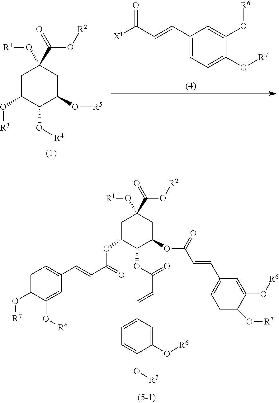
[X1]C(C=CC1=CC=C(O[R7])C(O[R6])=C1)=O.C1C(O[R3])C(O[R4])C(O[R5])CC1(C(O[R2])=O)O[R1].C1C(OC(=O)C=CC2=CC=C(O[R7])C(O[R6])=C2)C(OC(C=CC2=CC=C(O[R7])C(O[R6])=C2)=O)C(OC(C=CC2=CC=C(O[R7])C(O[R6])=C2)=O)CC1(C(O[R2])=O)O[R1]
